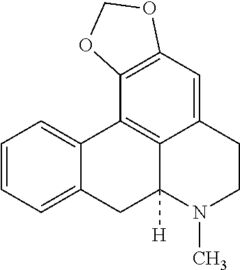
C1=CC=C2C(=C1)C1=C3C([H])(C2)N(C)CCC3=CC2=C1OCO2
